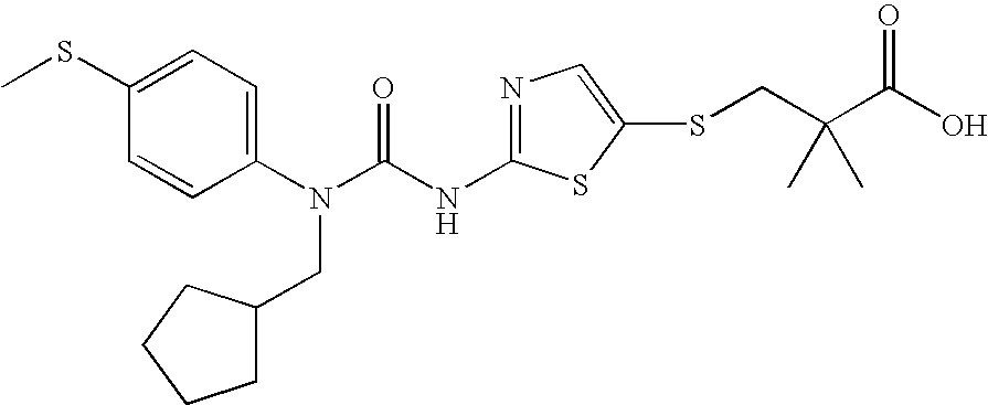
C1(SC)=CC=C(N(C(NC2=NC=C(SCC(C(O)=O)(C)C)S2)=O)CC2CCCC2)C=C1
